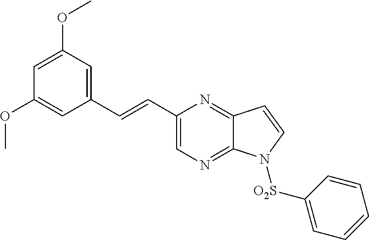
C1(C=CC2=CC(OC)=CC(OC)=C2)=CN=C2C(=N1)C=CN2[O2S]C1=CC=CC=C1
